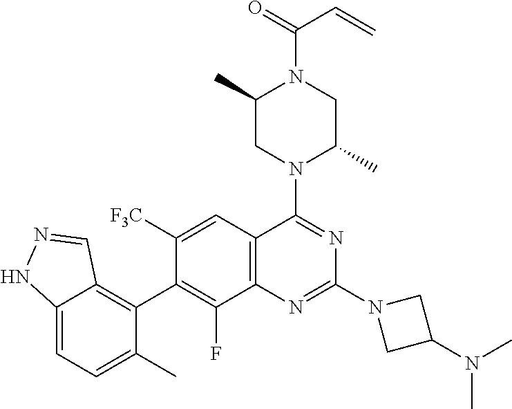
C12=CC=C(C)C(C3=C(F)C4=C(C=C3[F3C])C(N3C(C)CN(C(=O)C=C)C(C)C3)=NC(N3CC(N(C)C)C3)=N4)=C1C=NN2
